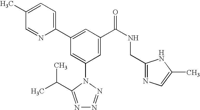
C1(C2=CC(C(NCC3=NC=C(C)N3)=O)=CC(N3C(C(C)C)=NN=N3)=C2)=CC=C(C)C=N1
